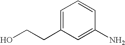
C1=C(CCO)C=C(N)C=C1
